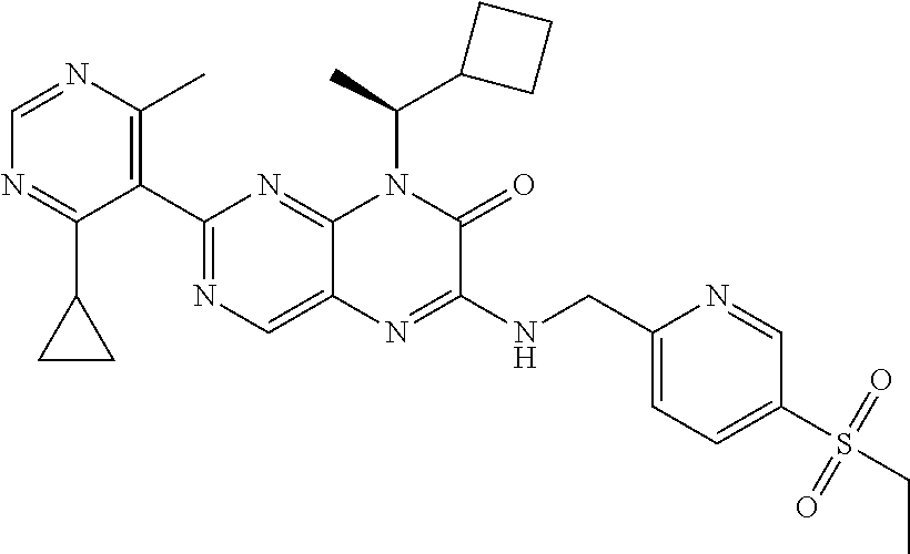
C1=NC(C)=C(C2=NC=C3C(=N2)N(C(C2CCC2)C)C(=O)C(NCC2=CC=C(S(=O)(=O)CC)C=N2)=N3)C(C2CC2)=N1
